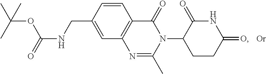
C12=C(C=CC(CNC(OC(C)(C)C)=O)=C1)C(=O)N(C1CCC(=O)NC1=O)C(C)=N2.[Or]
